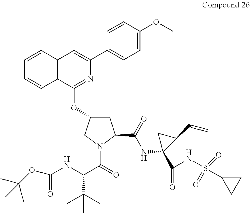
C12=C(C(OC3CC(C(NC4(C(=O)NS(C5CC5)(=O)=O)C(C=C)C4)=O)N(C(C(C(C)(C)C)NC(=O)OC(C)(C)C)=O)C3)=NC(C3=CC=C(OC)C=C3)=C1)C=CC=C2
